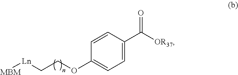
C1=CC(C([OR37])=O)=CC=C1OCC[Ln][MBM]
